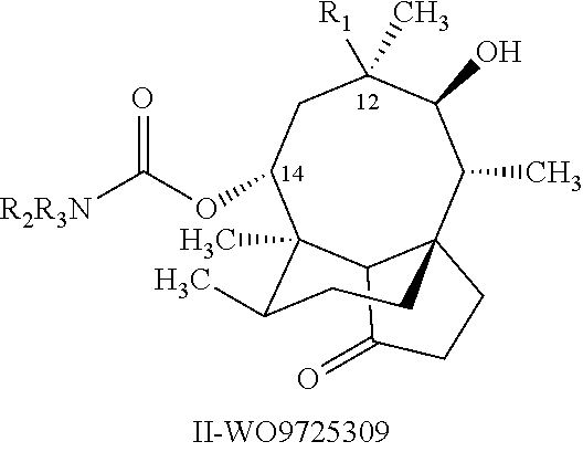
CC1C23CCC(=O)C2C(C)(C(OC([R2R3N])=O)CC([R1])(C)C1O)C(C)CC3
